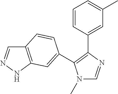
N1(C)C=NC(C2=CC(C)=CC=C2)=C1C1=CC2=C(C=NN2)C=C1
